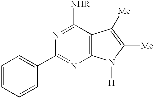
C1=CC=CC(C2=NC3=C(C([NHR])=N2)C([Me])=C([Me])N3[H])=C1
